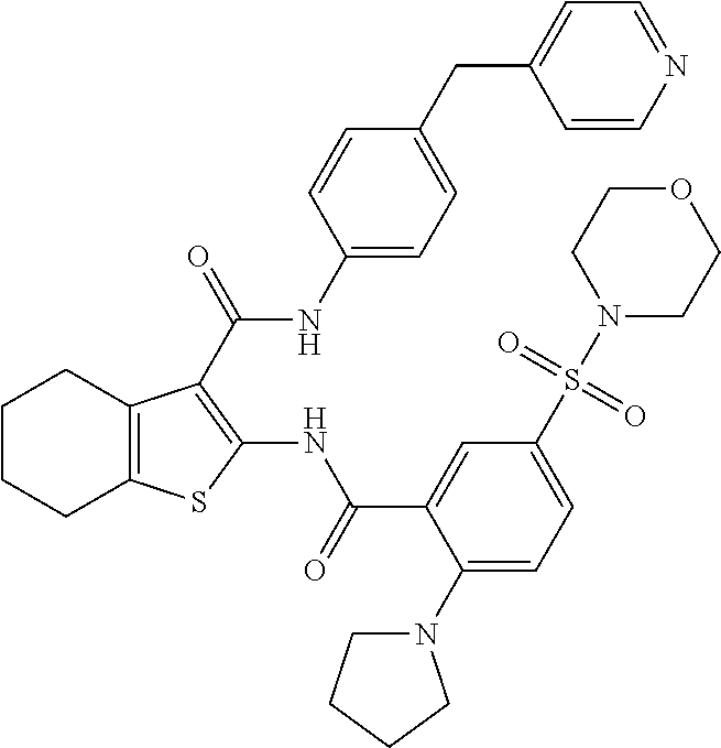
C1CCC2=C(C1)C(C(=O)NC1=CC=C(CC3=CC=NC=C3)C=C1)=C(NC(C1=CC(S(N3CCOCC3)(=O)=O)=CC=C1N1CCCC1)=O)S2
